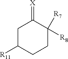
C1C([R11])CCC([R7])([R8])C1=[X]
